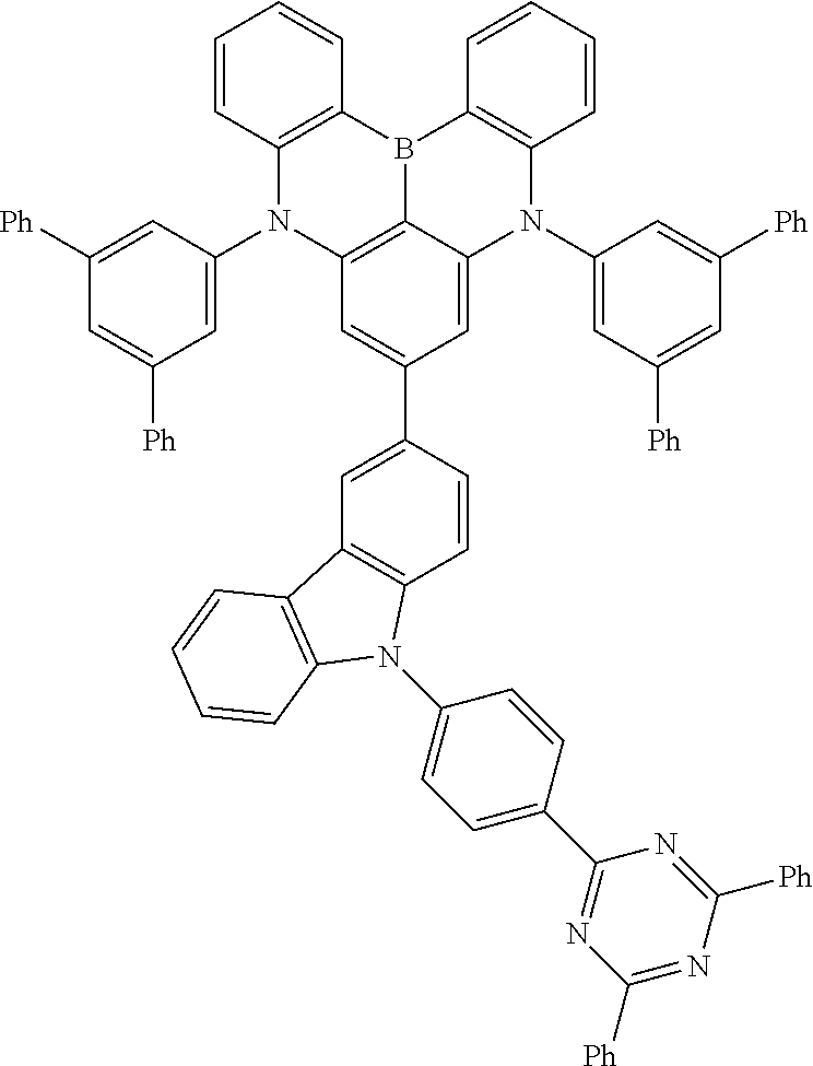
C12=C(B3C4=C(N1C1=CC([Ph])=CC([Ph])=C1)C=C(C1=CC5=C(C=C1)N(C1=CC=C(C6=NC([Ph])=NC([Ph])=N6)C=C1)C1=C5C=CC=C1)C=C4N(C1=CC([Ph])=CC([Ph])=C1)C1=C3C=CC=C1)C=CC=C2
